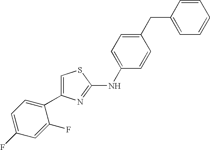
C1=C(NC2=NC(C3=CC=C(F)C=C3F)=CS2)C=CC(CC2=CC=CC=C2)=C1
